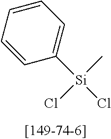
C1([Si](Cl)(C)Cl)=CC=CC=C1
